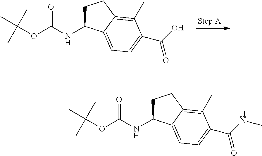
C1C(NC(OC(C)(C)C)=O)C2=CC=C(C(O)=O)C(C)=C2C1.C1C(NC(OC(C)(C)C)=O)C2=CC=C(C(NC)=O)C(C)=C2C1
